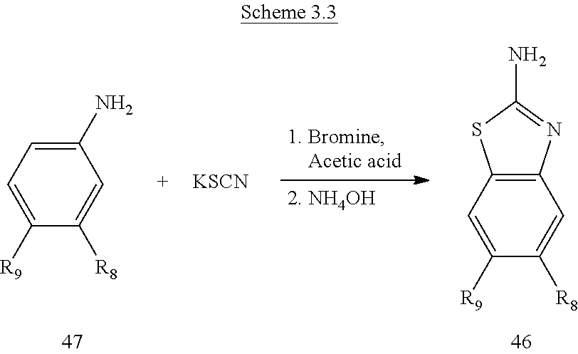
C1(N)=CC=C([R9])C([R8])=C1.[KSCN].C12=C(C=C([R9])C([R8])=C1)SC(N)=N2
